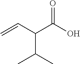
O=C(O)C(C=C)C(C)C
